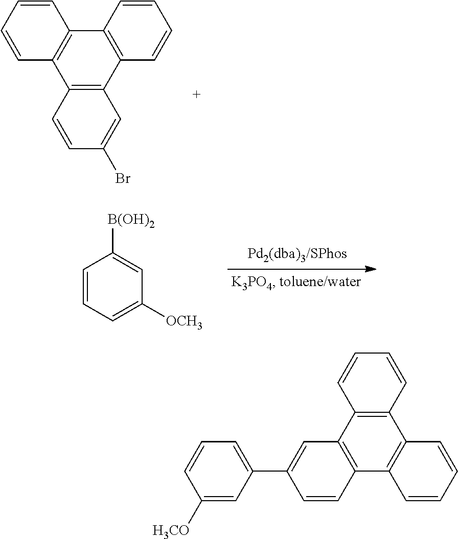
C12=C(C3=C(C4=C1C=CC=C4)C=CC=C3)C=C(Br)C=C2.C1=CC=C([OCH3])C=C1[B(OH)2].C1([H3CO])=CC(C2=CC3=C(C=C2)C2=C(C4=C3C=CC=C4)C=CC=C2)=CC=C1
